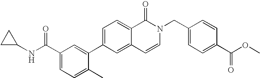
C1=C(C2=CC(C(NC3CC3)=O)=CC=C2C)C=C2C(=C1)C(=O)N(CC1=CC=C(C(OC)=O)C=C1)C=C2
